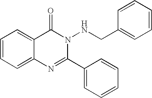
C12=CC=CC=C1C(=O)N(NCC1=CC=CC=C1)C(C1=CC=CC=C1)=N2
